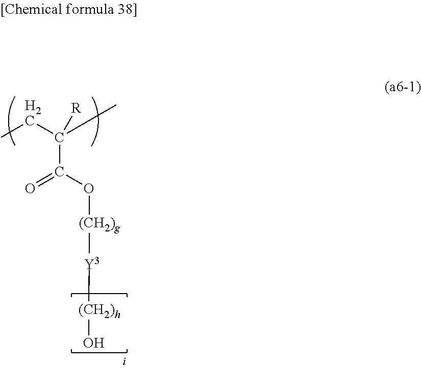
CCC([R])(C(O[(CH2)g][Y3][(CH2)h]O)=O)C
